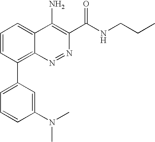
C1=CC(C2=CC=CC(N(C)C)=C2)=C2C(=C1)C(N)=C(C(NCCC)=O)N=N2
